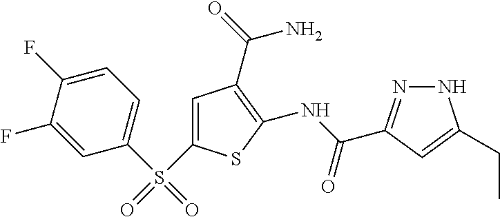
C1=C(F)C(F)=CC(S(C2=CC(C(N)=O)=C(NC(=O)C3=NNC(CC)=C3)S2)(=O)=O)=C1
